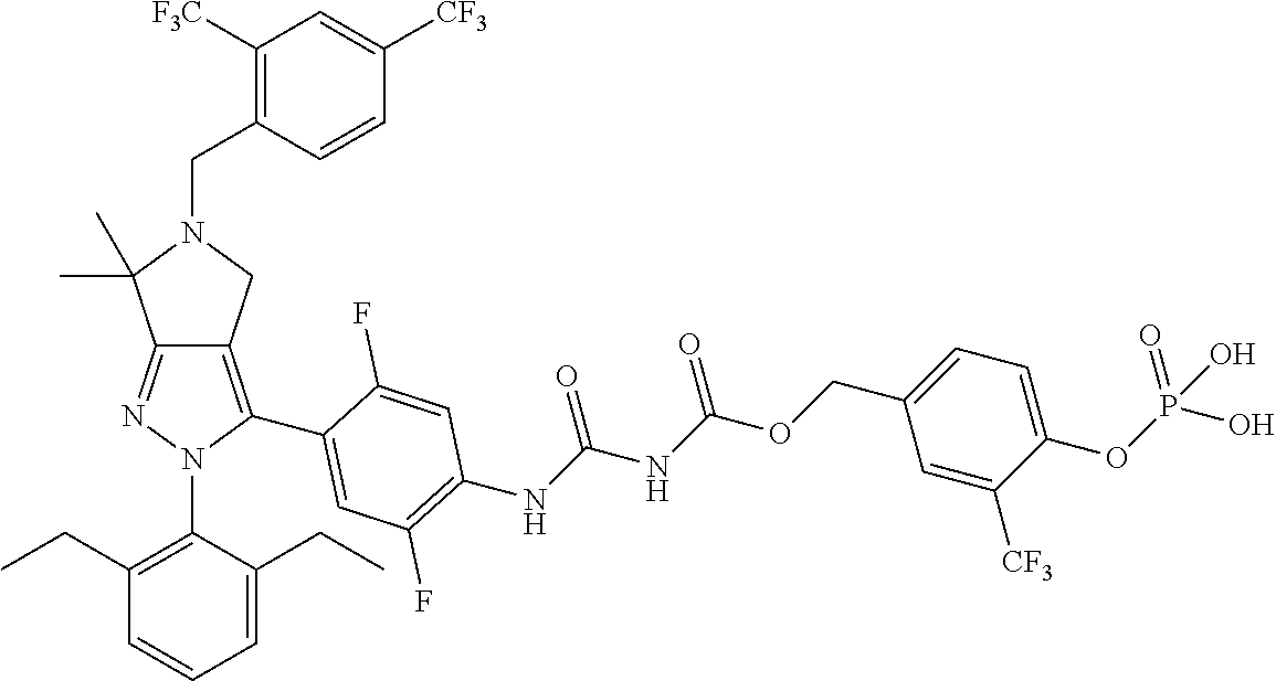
C12=NN(C3=C(CC)C=CC=C3CC)C(C3=CC(F)=C(NC(NC(OCC4=CC=C(OP(O)(=O)O)C([CF3])=C4)=O)=O)C=C3F)=C1CN(CC1=C([F3C])C=C([CF3])C=C1)C2(C)C
